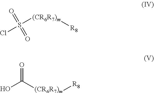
ClS([(CR6R7)m][R8])(=O)=O.OC([(CR6R7)m][R8])=O
